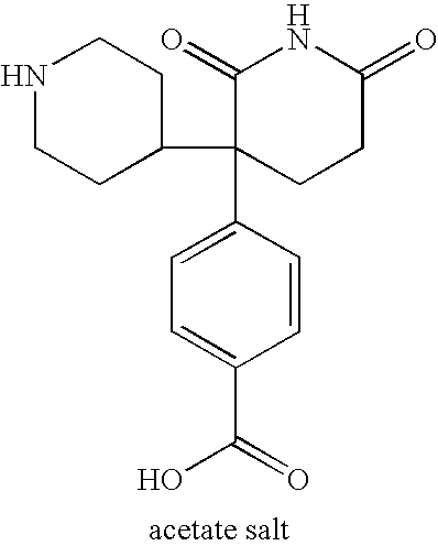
N1CCC(C2(C3=CC=C(C(=O)O)C=C3)CCC(=O)NC2=O)CC1
